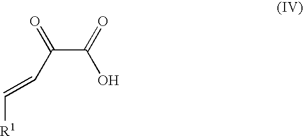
C(C(C(O)=O)=O)=C[R1]
